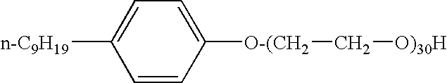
C1=C([O-(CH2]C[O)30H])C=CC([n-C9H19])=C1
